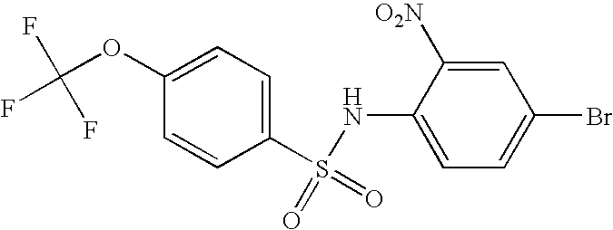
C1(S(=O)(=O)NC2=CC=C(Br)C=C2[O2N])=CC=C(OC(F)(F)F)C=C1
